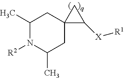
C1(C)N([R2])C(C)CC2(C1)C([X][R1])C2
